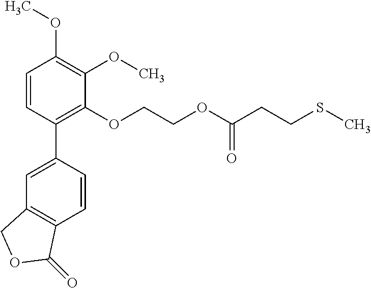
C1=CC(C2=CC3=C(C=C2)C(=O)OC3)=C(OCCOC(CCSC)=O)C(OC)=C1OC
